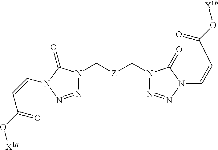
C(=CN1C(=O)N(C[Z]CN2N=NN(C=CC(O[X1b])=O)C2=O)N=N1)C(O[X1a])=O
